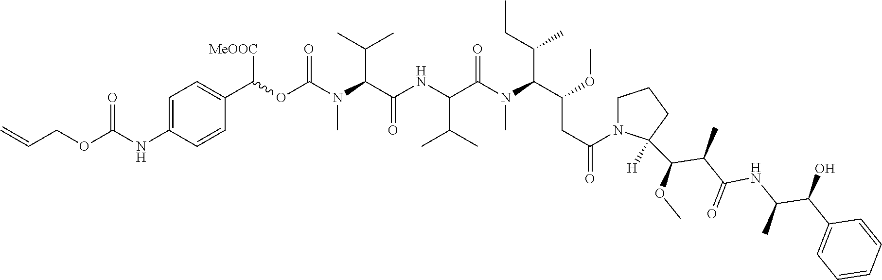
C=CCOC(NC1=CC=C(C([MeOOC])OC(N(C(C(NC(C(N(C(C(OC)CC(N2C(C(C(C(NC(C(C3=CC=CC=C3)O)C)=O)C)OC)([H])CCC2)=O)C(C)CC)C)=O)C(C)C)=O)C(C)C)C)=O)C=C1)=O
